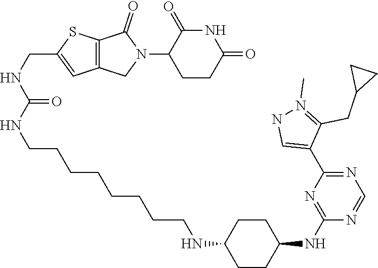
C1CC(=O)NC(=O)C1N1C(=O)C2=C(C1)C=C(CNC(NCCCCCCCCNC1CCC(NC3=NC(C4=CNN(C)=C4CC4CC4)=NC=N3)CC1)=O)S2
